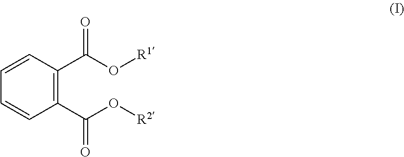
C1(C(O[R2])=O)=C(C(O[R1])=O)C=CC=C1
